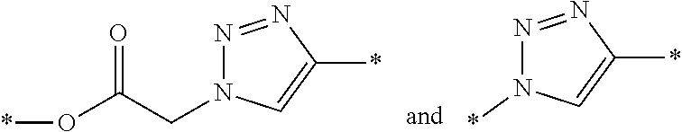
N1=NC(*)=CN1CC(O*)=O.N1=NC(*)=CN1*
